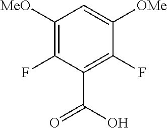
C1([MeO])=C(F)C(C(O)=O)=C(F)C([OMe])=C1
